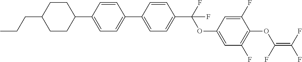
C1(C2=CC=C(C(OC3=CC(F)=C(OC(=C(F)F)F)C(F)=C3)(F)F)C=C2)=CC=C(C2CCC(CCC)CC2)C=C1
